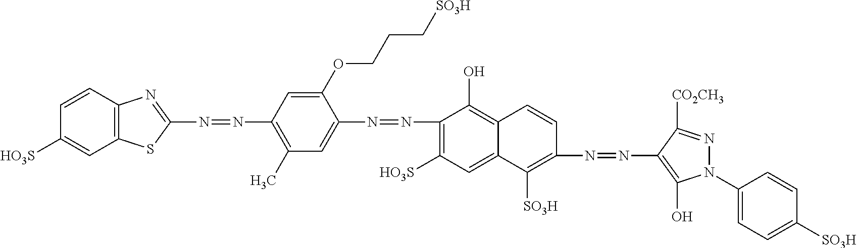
N(=NC1=C(C)C=C(N=NC2=C([HO3S])C=C3C(=C2O)C=CC(N=NC2=C(O)N(C4=CC=C([SO3H])C=C4)N=C2[CO2CH3])=C3[SO3H])C(OCCC[SO3H])=C1)C1=NC2=C(S1)C=C([HO3S])C=C2
